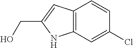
C12=C(C=C(Cl)C=C1)NC(CO)=C2
